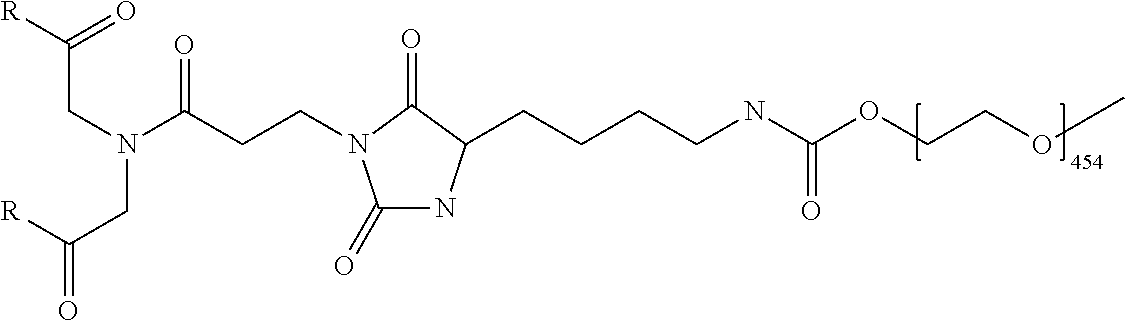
C1(=O)NC(CCCCNC(OCCOC)=O)C(=O)N1CCC(N(CC([R])=O)CC(=O)[R])=O
